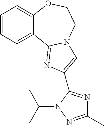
C1=CC=C2C(=C1)OCCN1C2=NC(C2=NC(C)=NN2C(C)C)=C1
